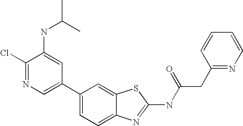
C1(C2=CN=C(Cl)C(NC(C)C)=C2)=CC=C2C(=C1)SC(NC(CC1=NC=CC=C1)=O)=N2
